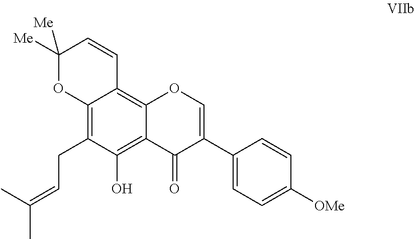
C12=C(CC=C(C)C)C(O)=C3C(=C1C=CC([Me])([Me])O2)OC=C(C1=CC=C([OMe])C=C1)C3=O
